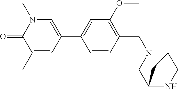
O=C1C(C)=CC(C2=CC(OC)=C(CN3CC4NCC3C4)C=C2)=CN1C
